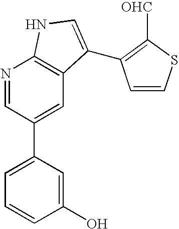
N1=CC(C2=CC=CC(O)=C2)=CC2=C1NC=C2C1=C([OHC])SC=C1
